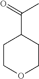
C1COCCC1C(=O)C
